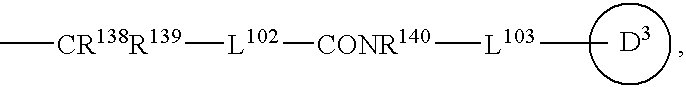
[D3].C[CR138R139][L102][CONR140][L103]C
